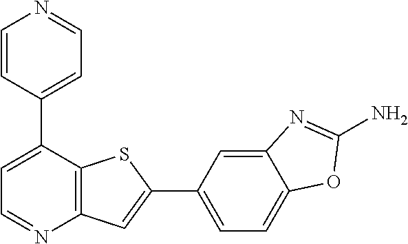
C1=CC(C2=CC=NC3=C2SC(C2=CC=C4C(=C2)N=C(N)O4)=C3)=CC=N1
